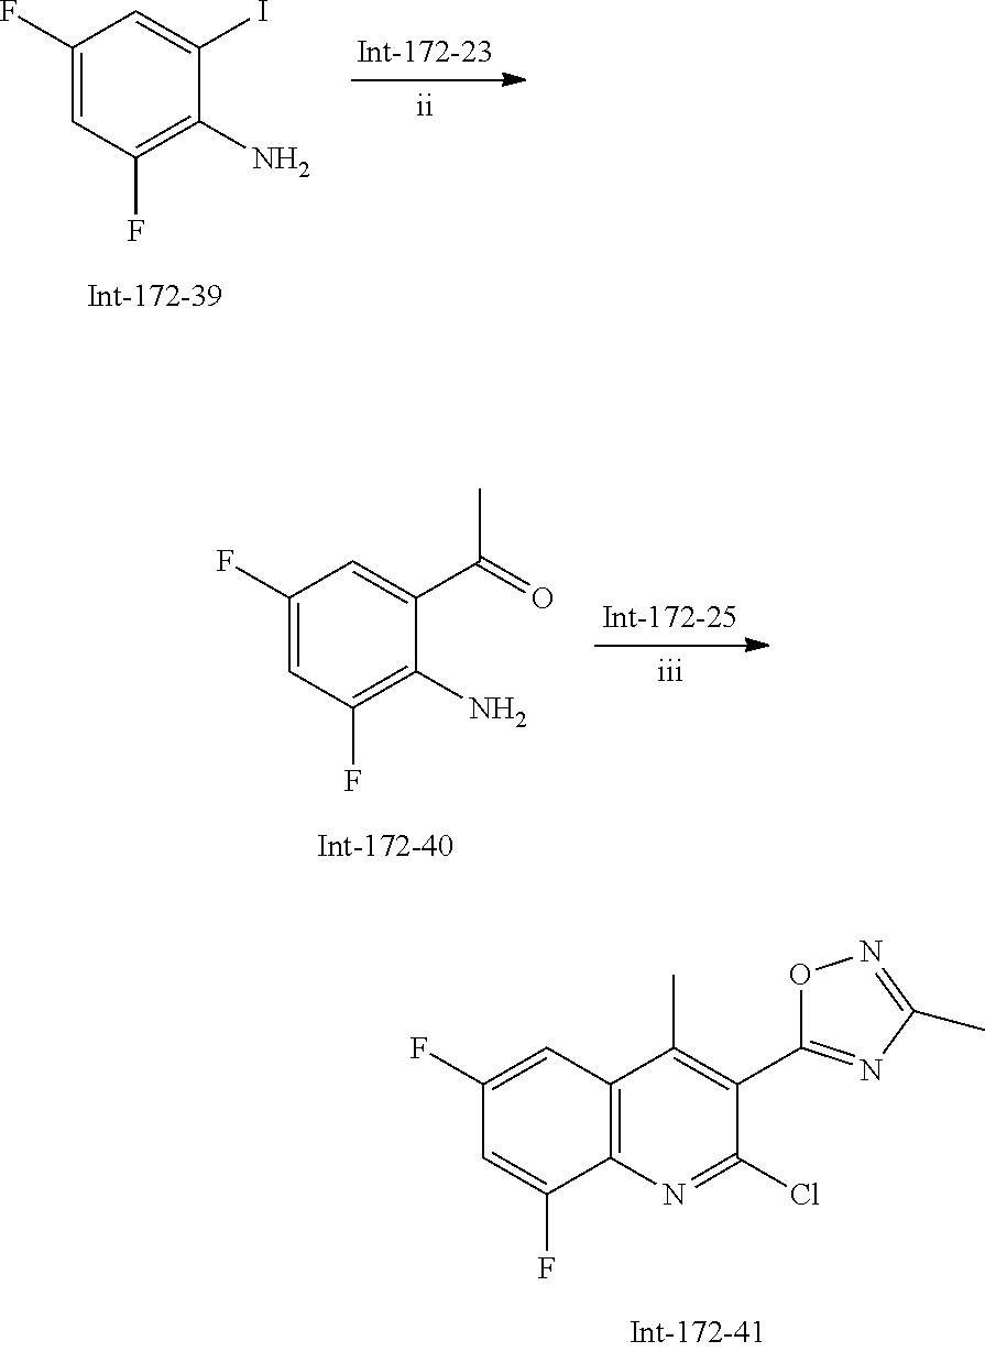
C1(F)=CC(F)=C(N)C(I)=C1.C1(F)=CC(F)=C(N)C(C(=O)C)=C1.C1(F)=CC2=C(C(F)=C1)N=C(Cl)C(C1=NC(C)=NO1)=C2C
